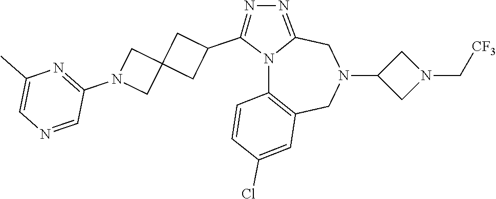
N12C3=C(CN(C4CN(C[CF3])C4)CC1=NN=C2C1CC2(C1)CN(C1=NC(C)=CN=C1)C2)C=C(Cl)C=C3
